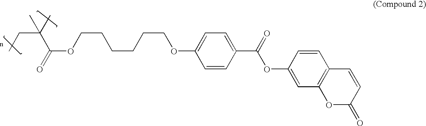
O=C(C(CC)(C)C)OCCCCCCOC1=CC=C(C(=O)OC2=CC3=C(C=C2)C=CC(=O)O3)C=C1
